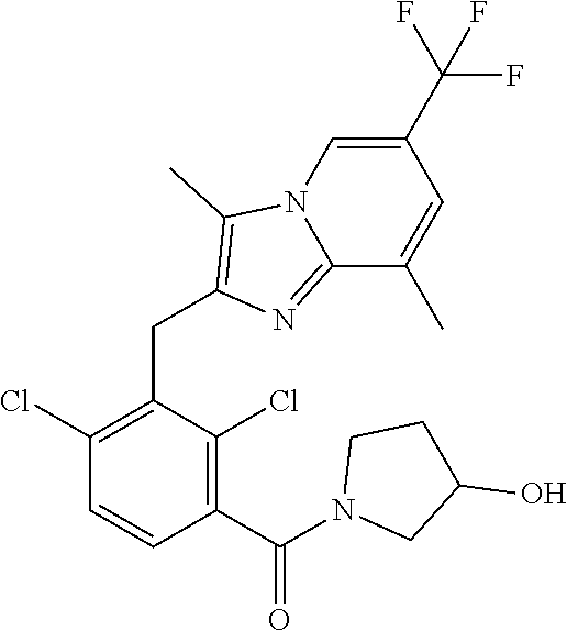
C1(Cl)=C(CC2=C(C)N3C=C(C(F)(F)F)C=C(C)C3=N2)C(Cl)=C(C(N2CC(O)CC2)=O)C=C1
